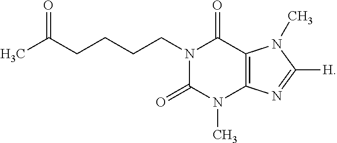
N1(CCCCC(C)=O)C(=O)N(C)C2=C(C1=O)N(C)C([H])=N2
